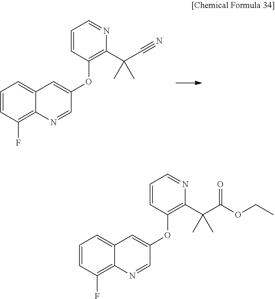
C1=CC(F)=C2C(=C1)C=C(OC1=C(C(C#N)(C)C)N=CC=C1)C=N2.C1=CC(F)=C2C(=C1)C=C(OC1=C(C(C(OCC)=O)(C)C)N=CC=C1)C=N2
